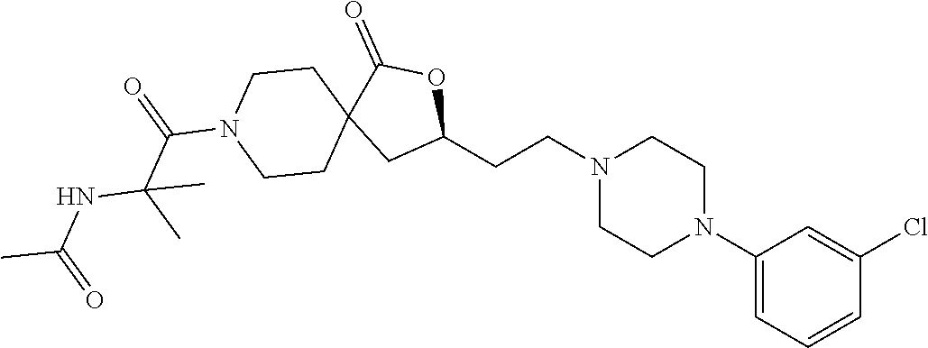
C1(N2CCN(CCC3OC(=O)C4(C3)CCN(C(C(NC(C)=O)(C)C)=O)CC4)CC2)=CC=CC(Cl)=C1
